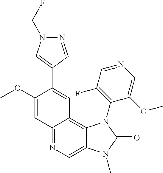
C12=NC=C3C(=C1C=C(C1=CN(CF)N=C1)C(OC)=C2)N(C1=C(F)C=NC=C1OC)C(=O)N3C
